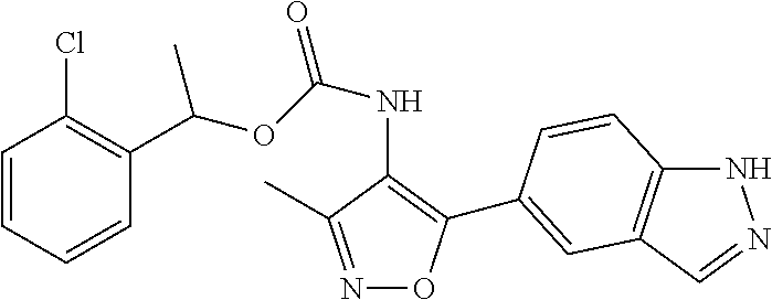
C1=CC=CC(C(OC(NC2=C(C3=CC4=C(NN=C4)C=C3)ON=C2C)=O)C)=C1Cl
